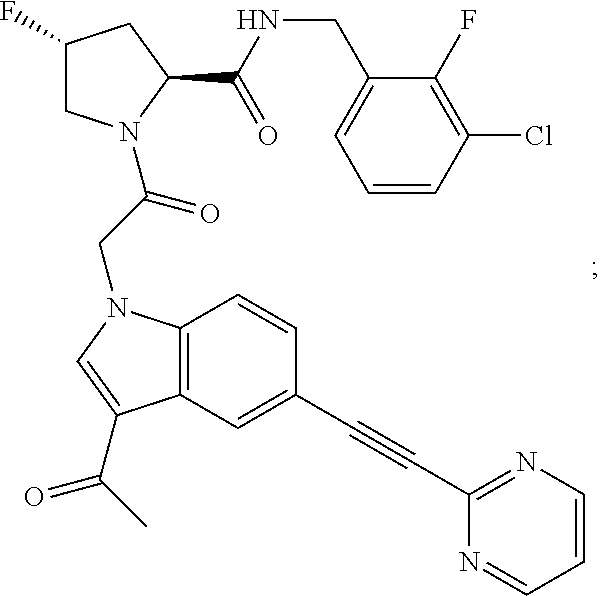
C1(F)CN(C(=O)CN2C3=C(C=C(C#CC4=NC=CC=N4)C=C3)C(C(=O)C)=C2)C(C(NCC2=CC=CC(Cl)=C2F)=O)C1
